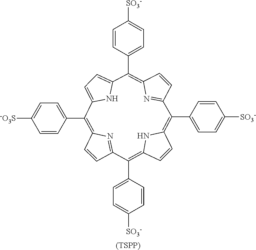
C1=CC2=NC1=C(C1=CC=C([-O3S])C=C1)C1=CC=C(N1)C(C1=CC=C([SO3-])C=C1)=C1C=CC(=N1)C(C1=CC=C([SO3-])C=C1)=C1C=CC(=C2C2=CC=C([SO3-])C=C2)N1.[(TSPP)]
